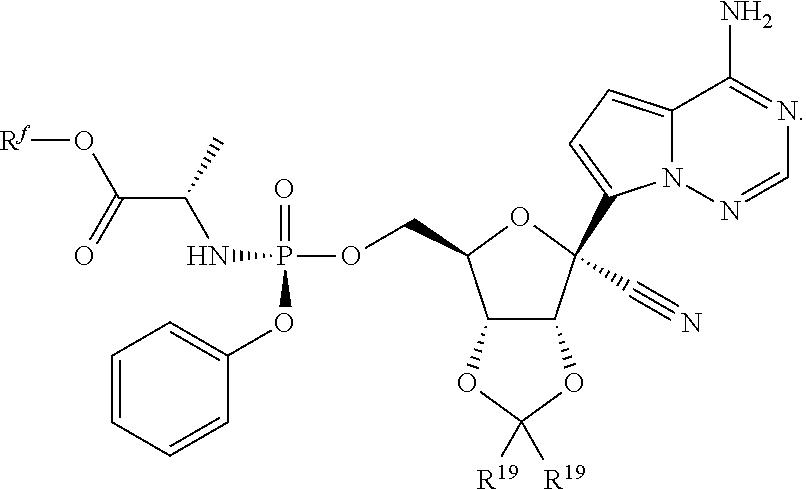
C1=CC=CC(OP(=O)(NC(C(O[Rf])=O)C)OCC2C3C(C(C4=CC=C5N4N=CN=C5N)(C#N)O2)OC([R19])([R19])O3)=C1
